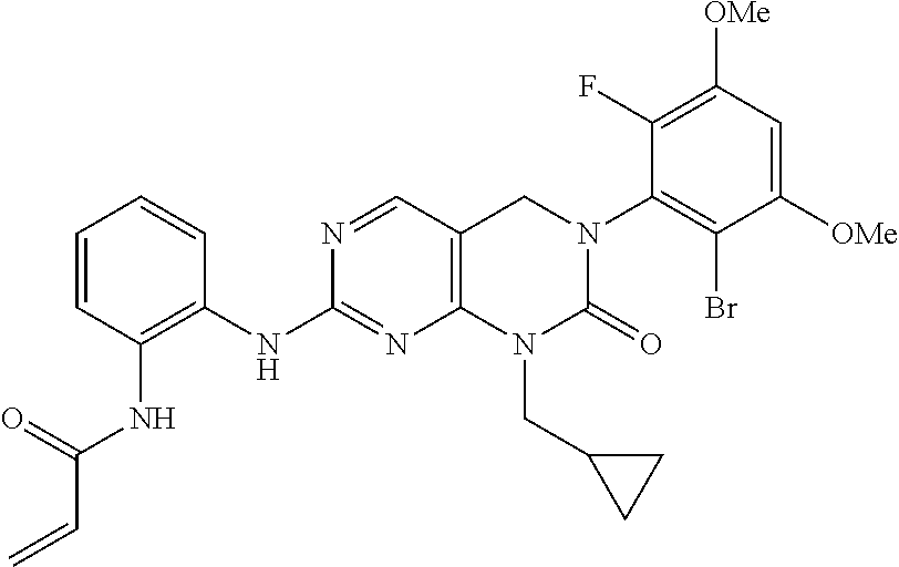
N(C1=NC2=C(C=N1)CN(C1=C(Br)C([OMe])=CC([OMe])=C1F)C(=O)N2CC1CC1)C1=C(NC(C=C)=O)C=CC=C1
